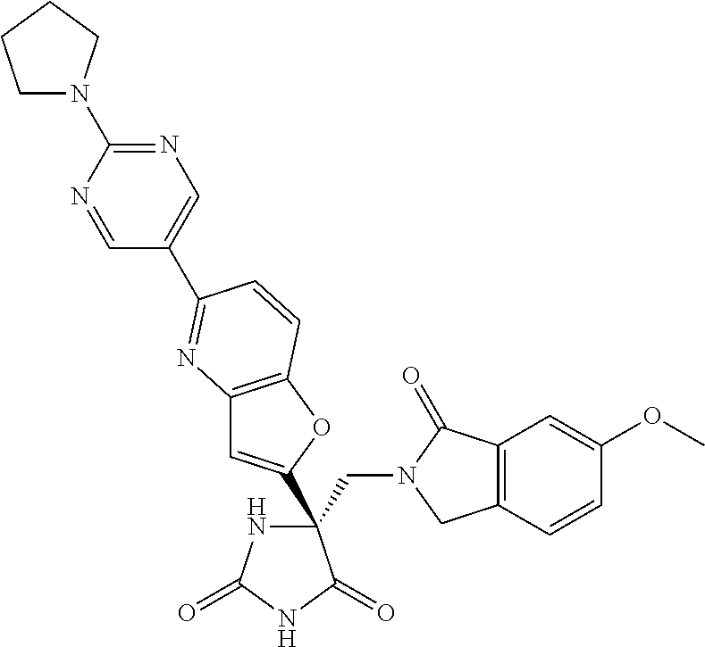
C(C1(C2=CC3=C(O2)C=CC(C2=CN=C(N4CCCC4)N=C2)=N3)NC(=O)NC1=O)N1CC2=C(C1=O)C=C(OC)C=C2
